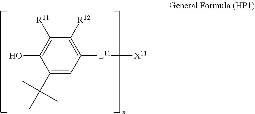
OC1=C([R11])C([R12])=C([L11][X11])C=C1C(C)(C)C
